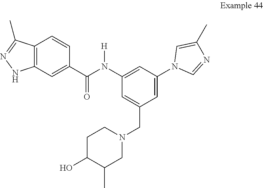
C1=C(CN2CCC(O)C(C)C2)C=C(N2C=NC(C)=C2)C=C1N(C(C1=CC2=C(C=C1)C(C)=NN2)=O)[H]
